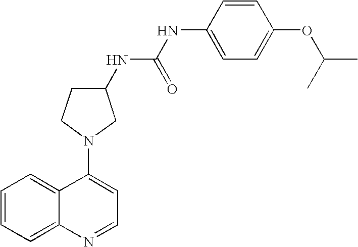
C1=CC=C2C(=C1)C(N1CC(NC(NC3=CC=C(OC(C)C)C=C3)=O)CC1)=CC=N2
